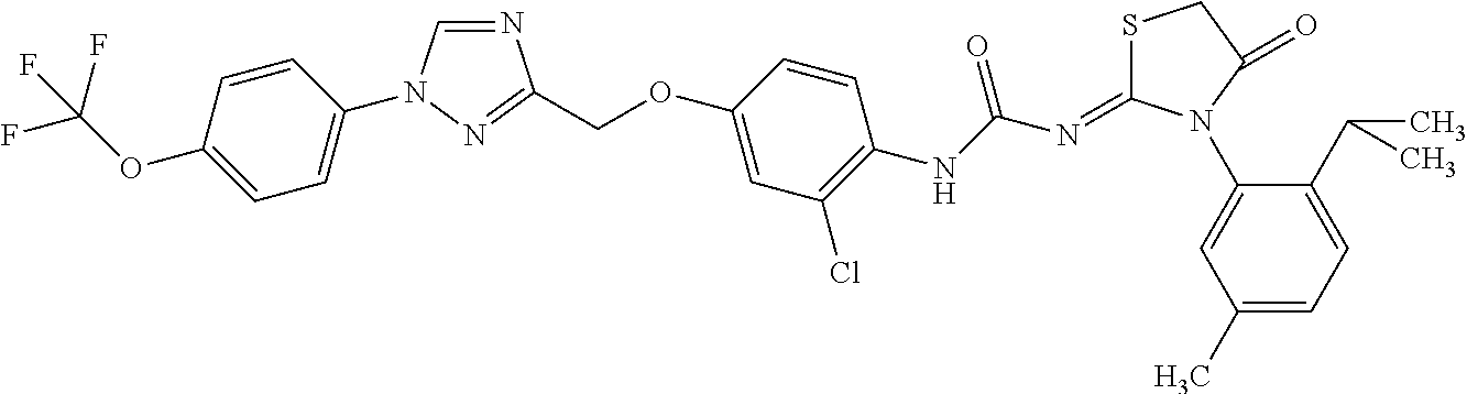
C1=C(OC(F)(F)F)C=CC(N2C=NC(COC3=CC(Cl)=C(NC(N=C4SCC(=O)N4C4=CC(C)=CC=C4C(C)C)=O)C=C3)=N2)=C1
